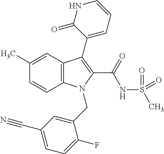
C1(C)=CC2=C(C=C1)N(CC1=CC(C#N)=CC=C1F)C(C(NS(C)(=O)=O)=O)=C2C1=CC=CNC1=O
